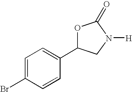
C1=C(Br)C=CC(C2CN([H])C(=O)O2)=C1
